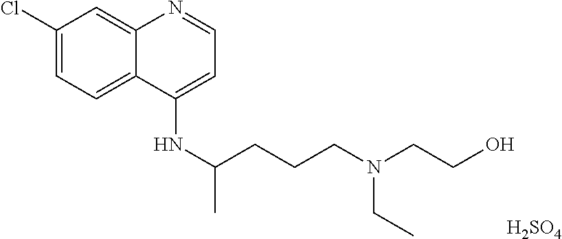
C1(Cl)=CC=C2C(=C1)N=CC=C2NC(CCCN(CCO)CC)C.[H2SO4]
